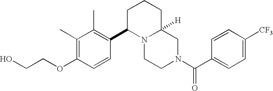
C(COC1=C(C)C(C)=C(C2N3C([H])(CCC2)CN(C(C2=CC=C([CF3])C=C2)=O)CC3)C=C1)O
